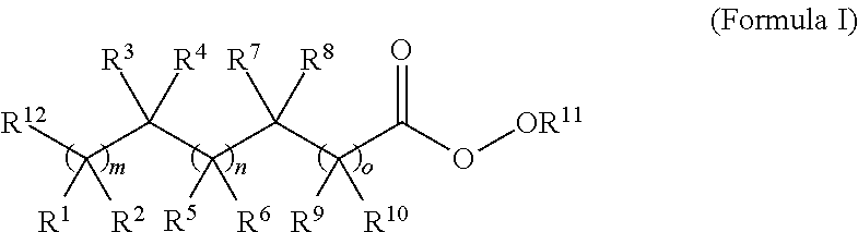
[R12]C([R1])([R2])C([R3])([R4])C([R5])([R6])C([R7])([R8])C([R9])([R10])C(=O)O[OR11]
